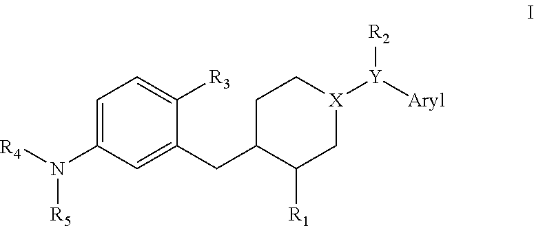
C1=C(N([R4])[R5])C=C(CC2CC[X]([Y]([Aryl])[R2])CC2[R1])C([R3])=C1
